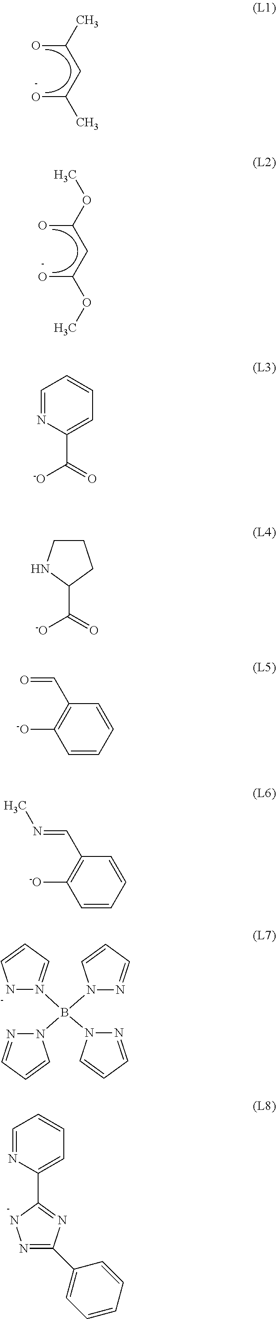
OC(CC(O)C)C.OC(CC(O)OC)OC.C1=NC(C(=O)[-O])=CC=C1.C1CCC(C([-O])=O)N1.C1([-O])=C(C=O)C=CC=C1.C1([-O])=C(C=NC)C=CC=C1.N1N(B(N2N=CC=C2)(N2N=CC=C2)N2N=CC=C2)=CC=C1.C1=NC(C2=NC(C3=CC=CC=C3)=NN2)=CC=C1
